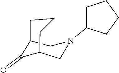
C12CCCC(CN(C3CCCC3)C1)C2=O
